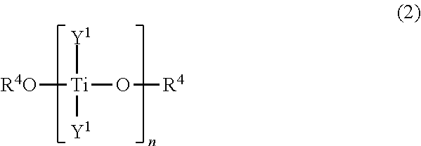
[R4O][Ti](O[R4])([Y1])[Y1]
